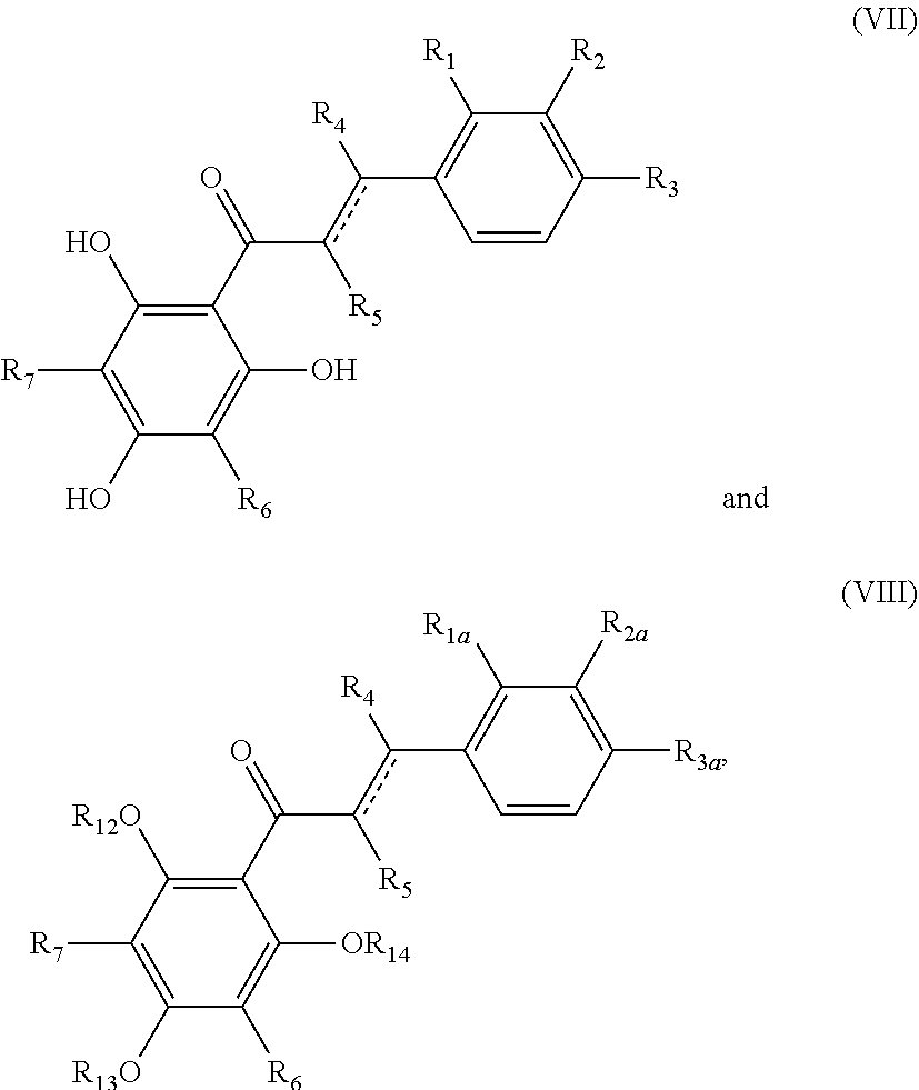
C1([R3a])=C([R2a])C([R1a])=C(c(c(C(C2=C([R12O])C([R7])=C([R13O])C([R6])=C2[OR14])=O)[R5])[R4])C=C1.C1([R3])=C([R2])C([R1])=C(c(c(C(C2=C(O)C([R7])=C(O)C([R6])=C2O)=O)[R5])[R4])C=C1
